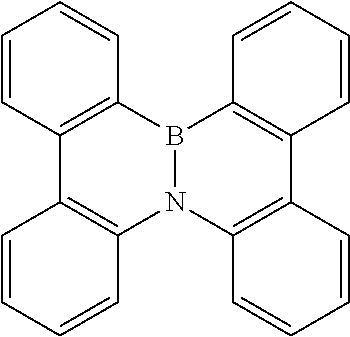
C1=CC2=C(C=C1)B1N(C3=C2C=CC=C3)C2=C(C3=C1C=CC=C3)C=CC=C2
